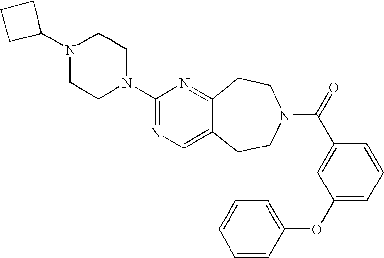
C1C(N2CCN(C3=NC=C4C(=N3)CCN(C(=O)C3=CC(OC5=CC=CC=C5)=CC=C3)CC4)CC2)CC1
